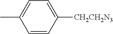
C1=C(C)C=CC([CH2CH2N3])=C1
